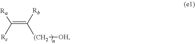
C(=C([(CH2][OH])[Rb])([Ra])[Rc]
